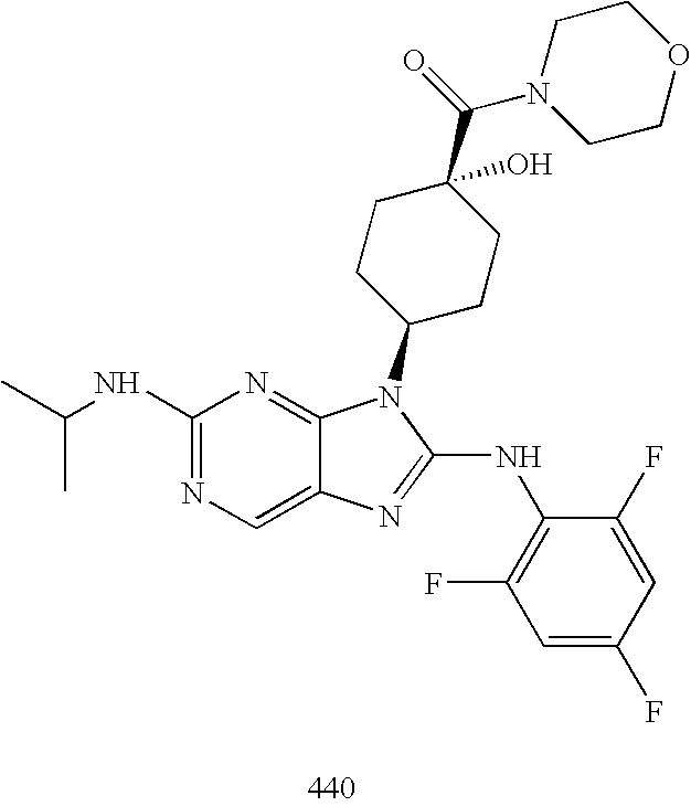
C1(NC(C)C)=NC=C2C(=N1)N(C1CCC(C(=O)N3CCOCC3)(O)CC1)C(NC1=C(F)C=C(F)C=C1F)=N2
